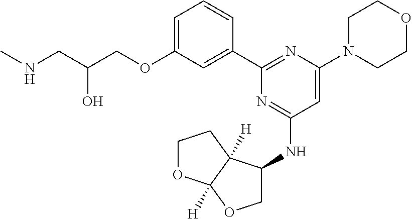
C1=C(OCC(CNC)O)C=C(C2=NC(N3CCOCC3)=CC(NC3COC4([H])C3([H])CCO4)=N2)C=C1
